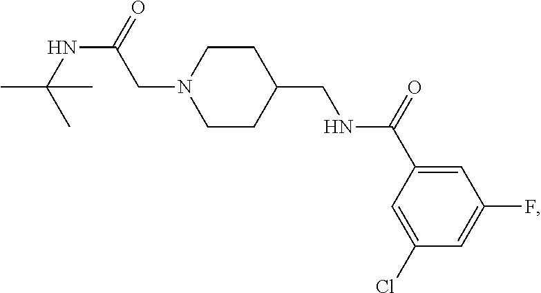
C(NC(C)(C)C)(CN1CCC(CNC(C2=CC(F)=CC(Cl)=C2)=O)CC1)=O
